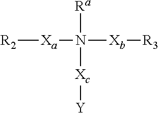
[R2][Xa]N([Ra])([Xb][R3])[Xc][Y]
